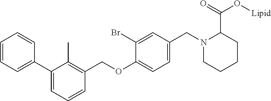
C1=CC=C(C2=CC=CC(COC3=CC=C(CN4CCCCC4C(O[Lipid])=O)C=C3Br)=C2C)C=C1
